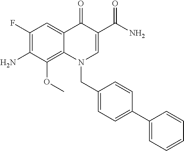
C1(F)=C(N)C(OC)=C2C(=C1)C(=O)C(C(N)=O)=CN2CC1=CC=C(C2=CC=CC=C2)C=C1
